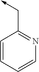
C1=CC=CN=C1C->C
